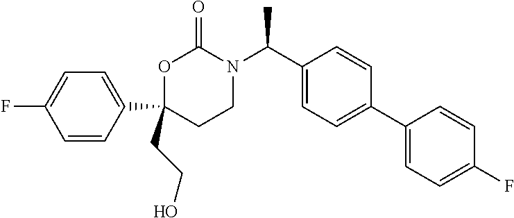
C1(C2(CCO)CCN(C(C3=CC=C(C4=CC=C(F)C=C4)C=C3)C)C(=O)O2)=CC=C(F)C=C1
